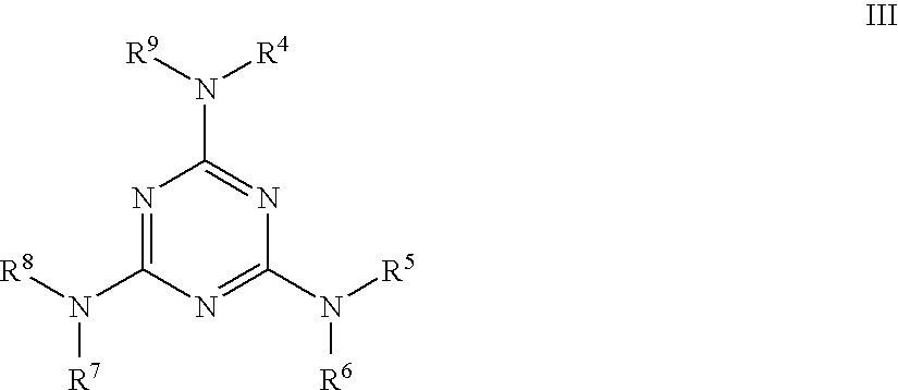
N1=C(N([R7])[R8])N=C(N([R6])[R5])N=C1N([R4])[R9]
